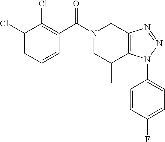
C1(Cl)=CC=CC(C(N2CC(C)C3=C(C2)N=NN3C2=CC=C(F)C=C2)=O)=C1Cl
